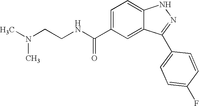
CN(C)CCNC(C1=CC=C2C(=C1)C(C1=CC=C(F)C=C1)=NN2)=O
